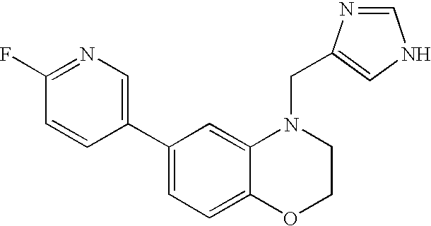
C1=C(C2=CN=C(F)C=C2)C=C2C(=C1)OCCN2CC1=CNC=N1
